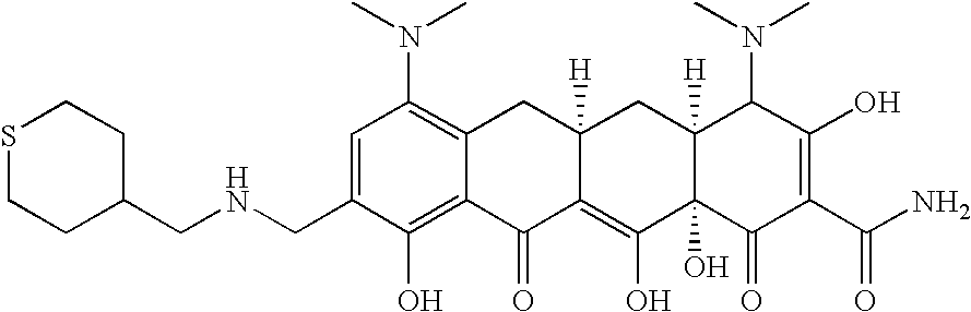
N(CC1=CC(N(C)C)=C2C(=C1O)C(=O)C1=C(O)C3(O)C([H])(CC1([H])C2)C(N(C)C)C(O)=C(C(N)=O)C3=O)CC1CCSCC1
